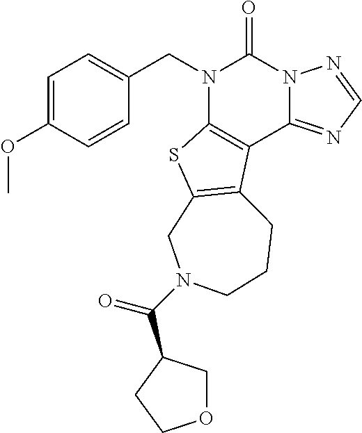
C1=CC(OC)=CC=C1CN1C2=C(C3=NC=NN3C1=O)C1=C(S2)CN(C(=O)C2COCC2)CCC1
